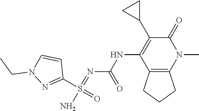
S(=O)(N)(C1=NN(CC)C=C1)=NC(NC1=C(C2CC2)C(=O)N(C)C2=C1CCC2)=O
